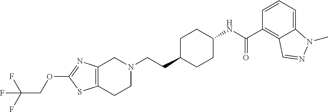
C12=C(CCN(CCC3CCC(NC(C4=C5C(=CC=C4)N(C)N=C5)=O)CC3)C1)SC(OCC(F)(F)F)=N2
